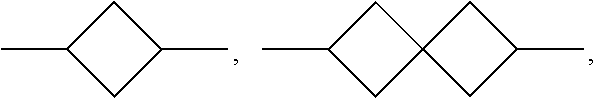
C1C(C)CC1C.C1C(C)CC12CC(C)C2
